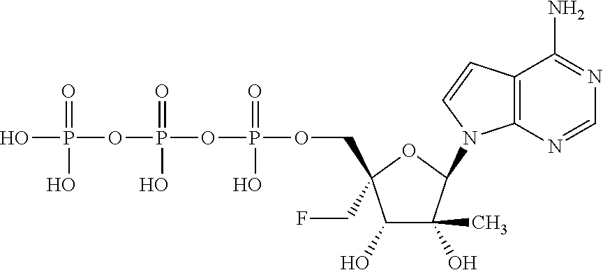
OP(=O)(OP(=O)(O)OP(=O)(O)OCC1(CF)C(O)C(O)(C)C(N2C3=C(C=C2)C(N)=NC=N3)O1)O
